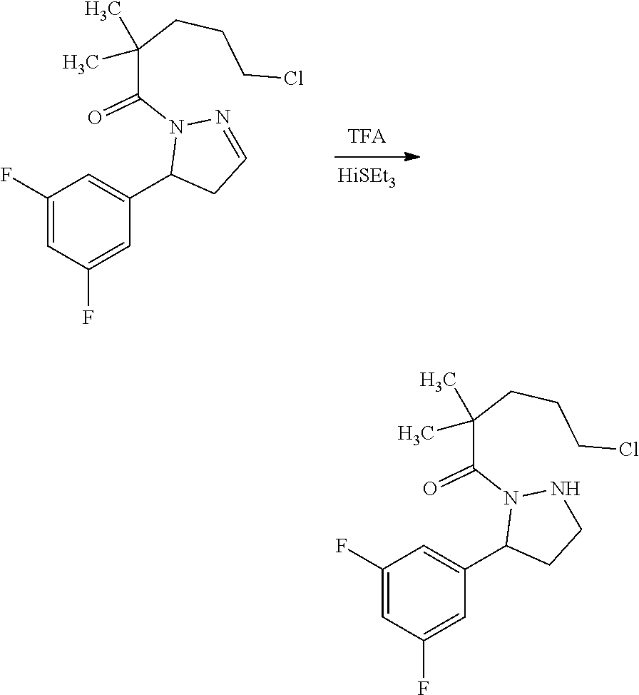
C1(F)=CC(F)=CC(C2CC=NN2C(C(CCCCl)(C)C)=O)=C1.[HiSEt3].C1(F)=CC(F)=CC(C2CCNN2C(C(CCCCl)(C)C)=O)=C1
